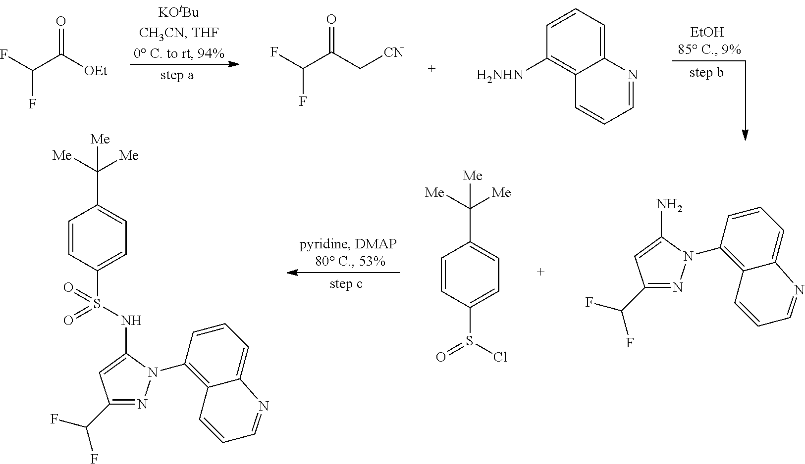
C(C([OEt])=O)(F)F.C(C(C[CN])=O)(F)F.C12=CC=CC([H2NHN])=C1C=CC=N2.S(=O)(C1=CC=C(C([Me])([Me])[Me])C=C1)Cl.C1(C(F)F)=NN(C2=C3C(=CC=C2)N=CC=C3)C(N)=C1.C1(C(F)F)=NN(C2=C3C(=CC=C2)N=CC=C3)C(NS(=O)(=O)C2=CC=C(C([Me])([Me])[Me])C=C2)=C1
